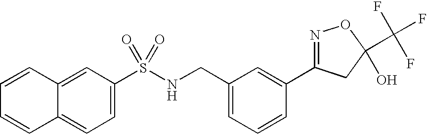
C1(S(NCC2=CC=CC(C3=NOC(C(F)(F)F)(O)C3)=C2)(=O)=O)=CC=C2C(=C1)C=CC=C2
